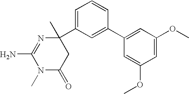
N1(C)C(=O)CC(C)(C2=CC=CC(C3=CC(OC)=CC(OC)=C3)=C2)N=C1N
